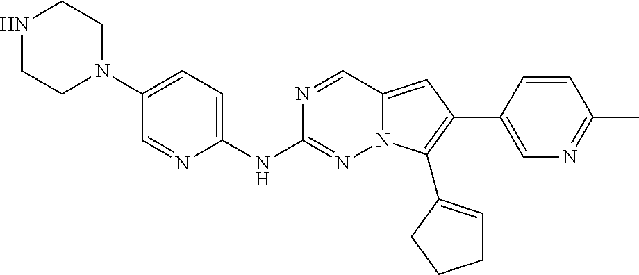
N1CCN(C2=CC=C(NC3=NN4C(=CC(C5=CN=C(C)C=C5)=C4C4=CCCC4)C=N3)N=C2)CC1
